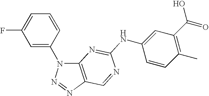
C12=C(N=NN1C1=CC(F)=CC=C1)C=NC(NC1=CC(C(=O)O)=C(C)C=C1)=N2
